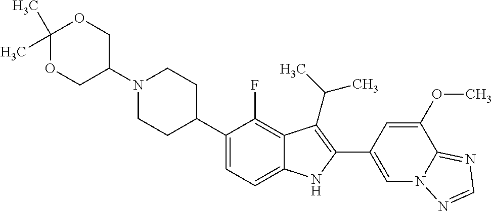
C1(N2CCC(C3=CC=C4C(=C3F)C(C(C)C)=C(C3=CN5C(=NC=N5)C(OC)=C3)N4)CC2)COC(C)(C)OC1
